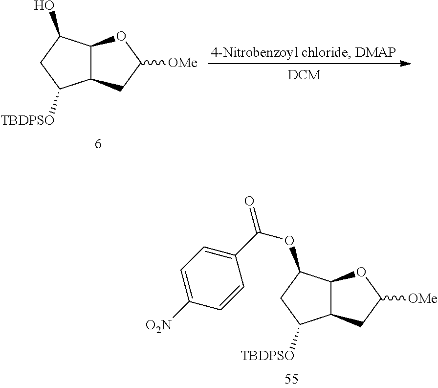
C1C([TBDPSO])C2C(C1O)OC([OMe])C2.C1C([TBDPSO])C2C(C1OC(=O)C1=CC=C([O2N])C=C1)OC([OMe])C2
